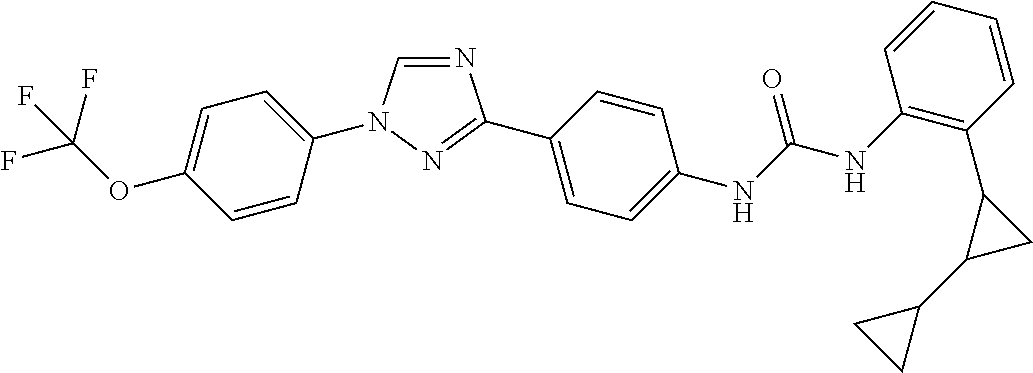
C1=C(OC(F)(F)F)C=CC(N2C=NC(C3=CC=C(NC(NC4=C(C5C(C6CC6)C5)C=CC=C4)=O)C=C3)=N2)=C1
